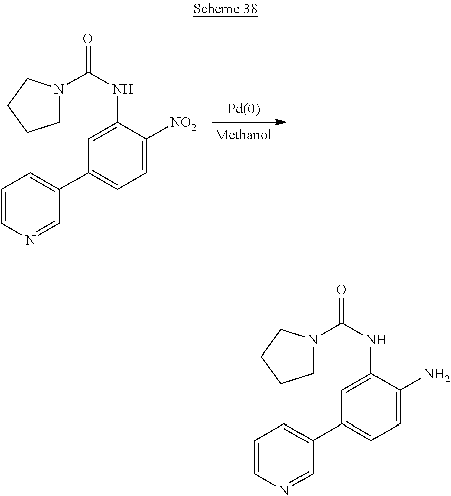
C1=C(NC(N2CCCC2)=O)C([NO2])=CC=C1C1=CC=CN=C1.C1=C(NC(N2CCCC2)=O)C(N)=CC=C1C1=CC=CN=C1
